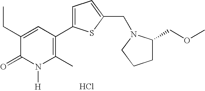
C1(CC)=CC(C2=CC=C(CN3C(COC)CCC3)S2)=C(C)N([H])C1=O.Cl
